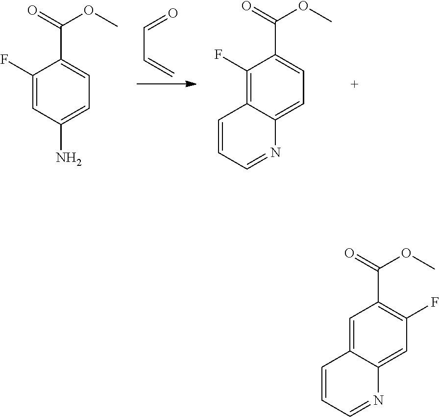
C1(N)=CC=C(C(OC)=O)C(F)=C1.O=CC=C.C12=CC=C(C(OC)=O)C(F)=C1C=CC=N2.C12=CC(F)=C(C(OC)=O)C=C1C=CC=N2
